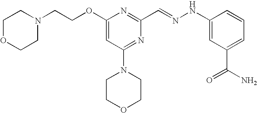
C(COC1=CC(N2CCOCC2)=NC(C=NNC2=CC(C(N)=O)=CC=C2)=N1)N1CCOCC1
